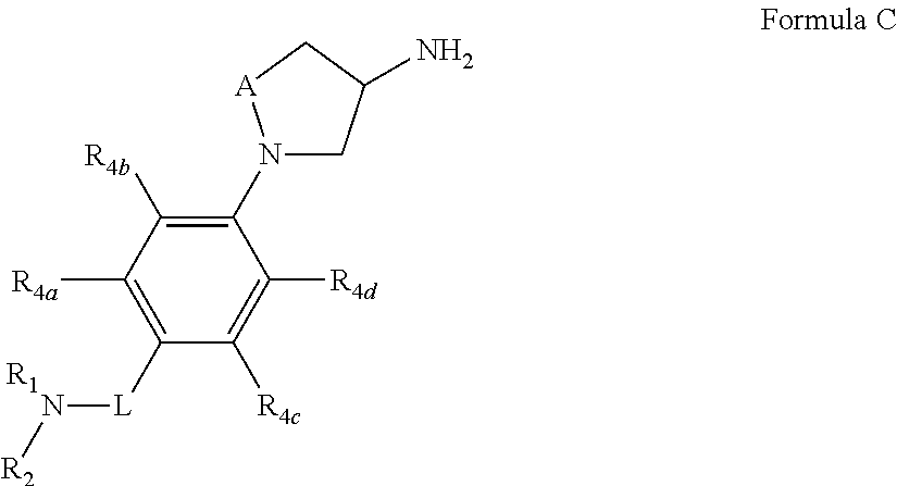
N1(C2=C([R4b])C([R4a])=C([L]N[R2])C([R4c])=C2[R4d])CC(N)C[A]1.[R1]
